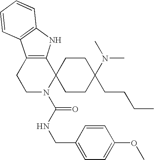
C1N(C(NCC2=CC=C(OC)C=C2)=O)C2(C3=C(C1)C1=C(N3)C=CC=C1)CCC(CCCC)(N(C)C)CC2
